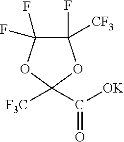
C1(F)([CF3])C(F)(F)OC(C([OK])=O)([F3C])O1
